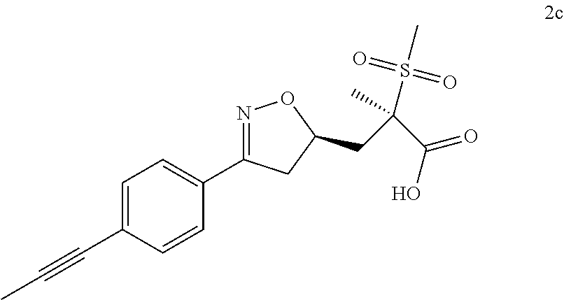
C1=C(C#CC)C=CC(C2=NOC(CC(C(=O)O)(S(=O)(=O)C)C)C2)=C1
